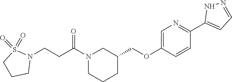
N1(C(CCN2S(=O)(=O)CCC2)=O)CCCC(COC2=CN=C(C3=CC=NN3)C=C2)C1
